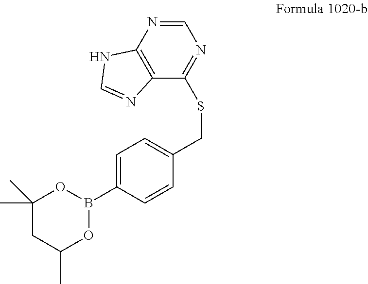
C1=C(B2OC(C)CC(C)(C)O2)C=CC(CSC2=NC=NC3=C2N=CN3)=C1
